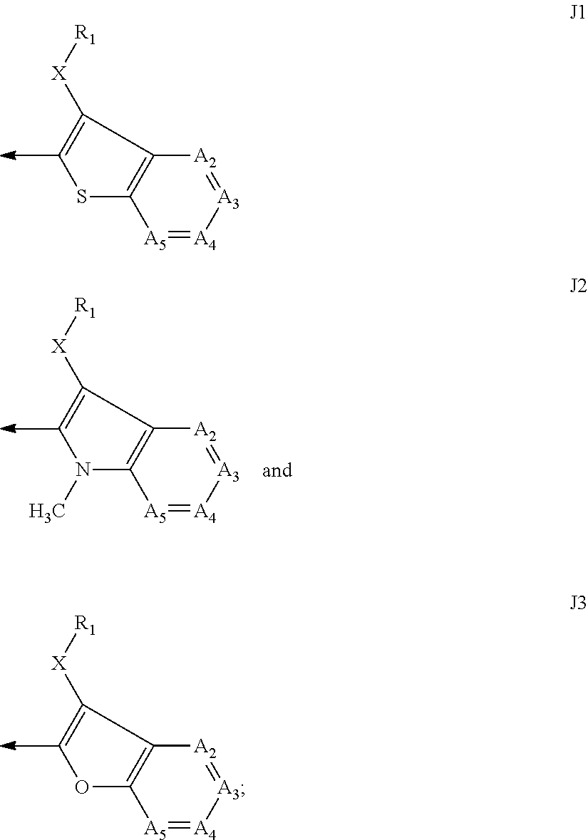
[A5]1=[A4][A3]=[A2]C2=C1SC=C2[X][R1].[A5]1=[A4][A3]=[A2]C2=C1OC=C2[X][R1].[A5]1=[A4][A3]=[A2]C2=C1N(C)C=C2[X][R1]
